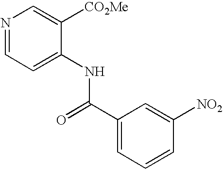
N1=CC=C(NC(=O)C2=CC=CC([NO2])=C2)C([CO2Me])=C1
